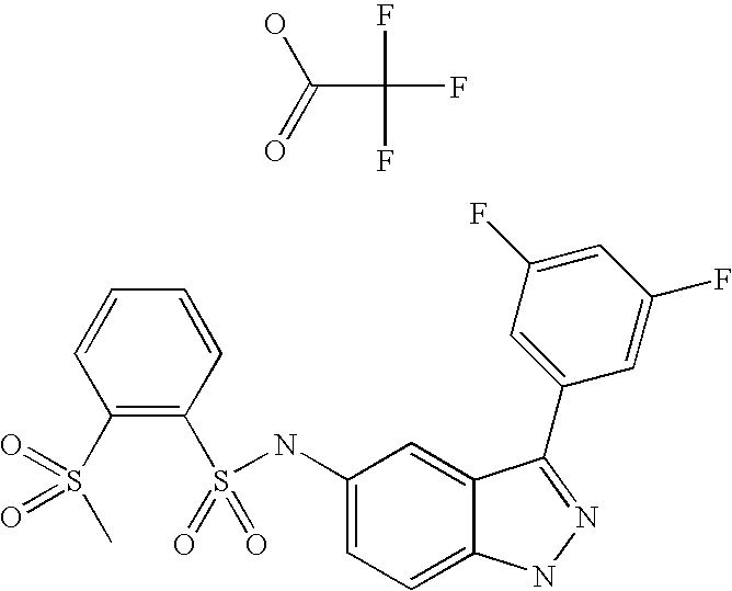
C1=CC=CC(S(NC2=CC=C3C(=C2)C(C2=CC(F)=CC(F)=C2)=NN3)(=O)=O)=C1S(C)(=O)=O.C(C(F)(F)F)(O)=O
